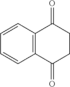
C1=CC2=C(C=C1)C(=O)CCC2=O
